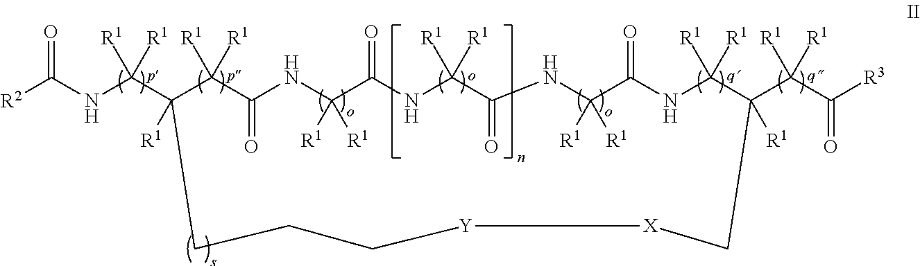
[R2]C(NC(C1([R1])C([R1])([R1])C(=O)NC([R1])([R1])C(=O)NC([R1])([R1])C(=O)NC([R1])([R1])C(=O)NC([R1])([R1])C(C(C([R3])=O)([R1])[R1])([R1])C[X][Y]CCC1)([R1])[R1])=O
